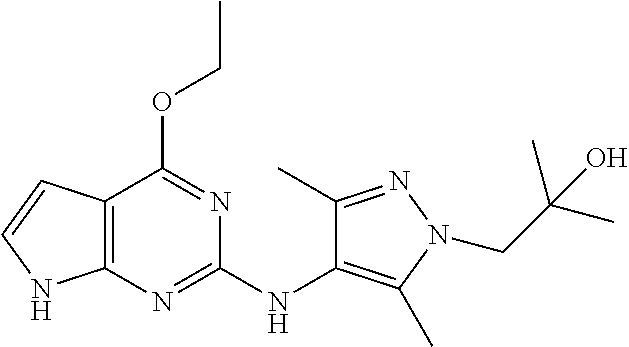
C12=C(N=C(NC3=C(C)N(CC(C)(C)O)N=C3C)N=C1OCC)NC=C2
